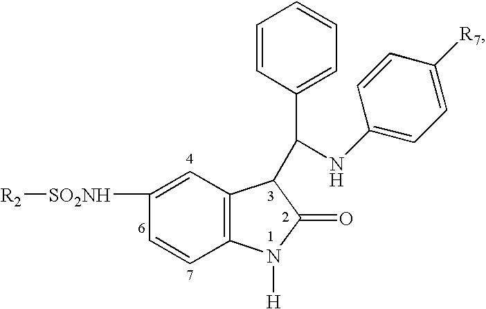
[R2][SO2NH]C1=CC2=C(C=C1)N([H])C(=O)C2C(C1=CC=CC=C1)NC1=CC=C([R7])C=C1
